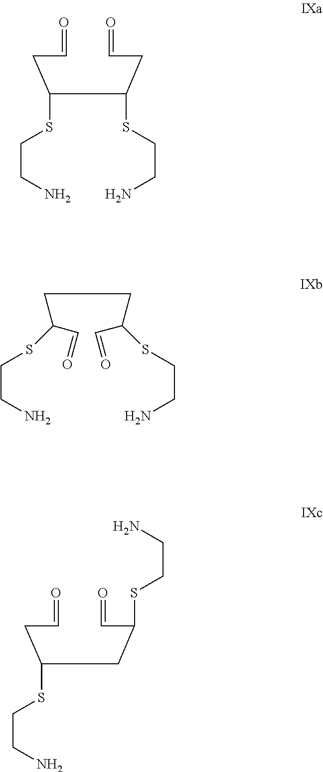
C(SCCN)(CC=O)CC(CC=O)SCCN.C(CC(C=O)SCCN)C(C=O)SCCN.C(CC=O)(CCC(C=O)SCCN)SCCN
